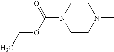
C1CN(C)CCN1C(=O)OCC
